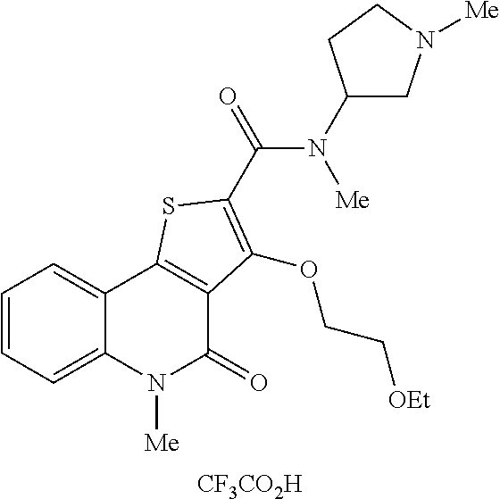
C1=CC=C2C(=C1)C1=C(C(=O)N2[Me])C(OCC[OEt])=C(C(=O)N([Me])C2CN([Me])CC2)S1.[CF3CO2H]
